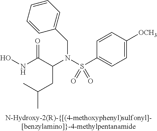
C1=C([OCH3])C=CC(S(N(C(C(NO)=O)CC(C)C)CC2=CC=CC=C2)(=O)=O)=C1
